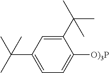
C1(C(C)(C)C)=CC(C(C)(C)C)=CC=C1[O)3P]
